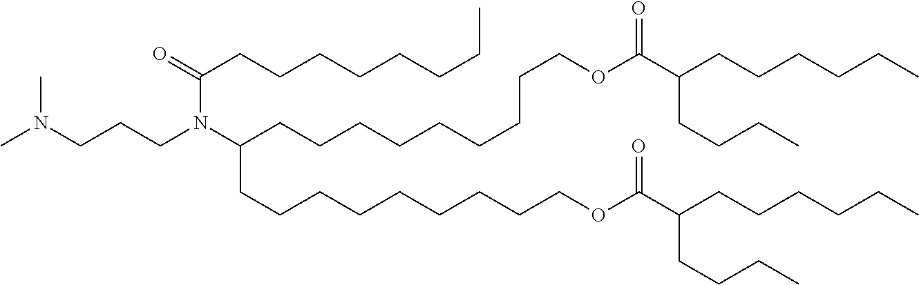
N(CCCN(C(CCCCCCCCCOC(=O)C(CCCC)CCCCCC)CCCCCCCCCOC(=O)C(CCCC)CCCCCC)C(CCCCCCCC)=O)(C)C
